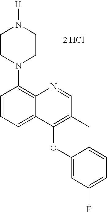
C1(OC2=C(C)C=NC3=C(N4CCN([H])CC4)C=CC=C23)=CC(F)=CC=C1.[2 HCl]
